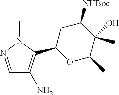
C1=NN(C)C(C2OC(C)C(O)(C)C([NHBoc])C2)=C1N
